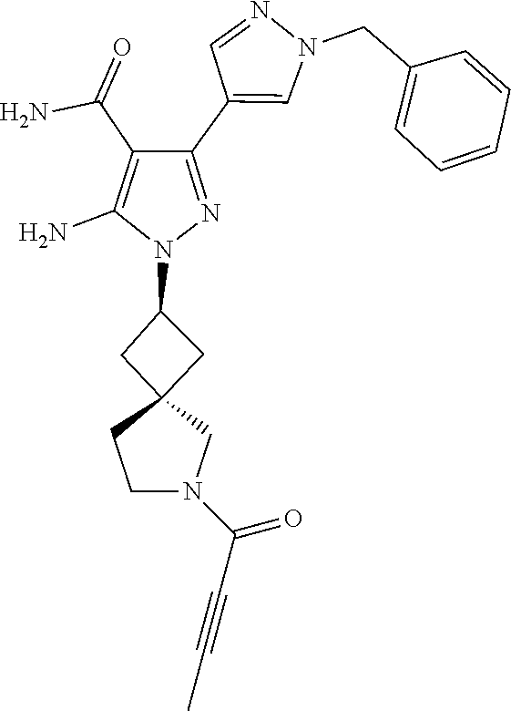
C12(CC(N3N=C(C4=CN(CC5=CC=CC=C5)N=C4)C(C(N)=O)=C3N)C1)CCN(C(C#CC)=O)C2
